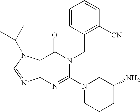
C12=C(C(=O)N(CC3=C([CN])C=CC=C3)C(N3CCCC(N)C3)=N1)N(C(C)C)C=N2
